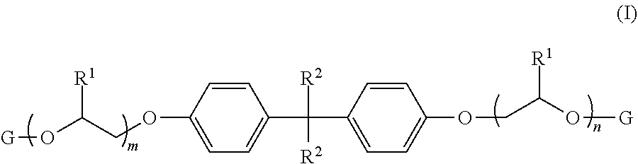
[R1]C(O[G])COC1=CC=C(C([R2])([R2])C2=CC=C(OCC([R1])O[G])C=C2)C=C1
